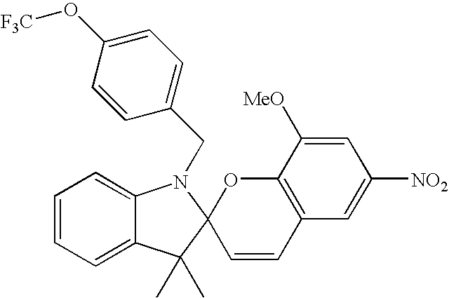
C1=CC=C2C(=C1)C(C)(C)C1(N2CC2=CC=C(O[F3C])C=C2)C=CC2=C(O1)C([MeO])=CC([NO2])=C2
